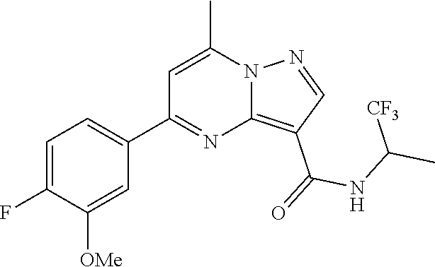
C12=C(C(=O)NC(C)[CF3])C=NN1C(C)=CC(C1=CC=C(F)C([OMe])=C1)=N2
